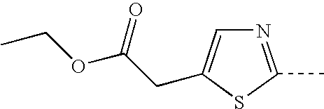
N1=C(C)SC(CC(OCC)=O)=C1
